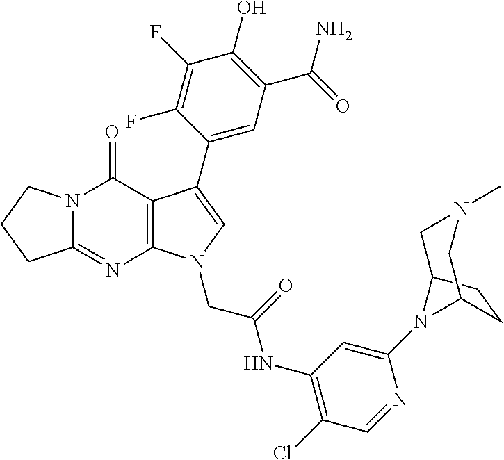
C12=NC3=C(C(=O)N1CCC2)C(C1=CC(C(N)=O)=C(O)C(F)=C1F)=CN3CC(NC1=C(Cl)C=NC(N2C3CN(C)CC2CC3)=C1)=O
